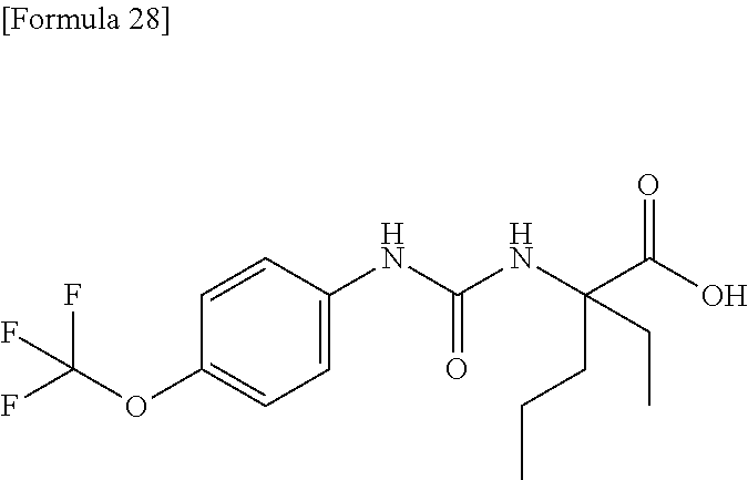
C1=C(OC(F)(F)F)C=CC(NC(NC(C(O)=O)(CCC)CC)=O)=C1
